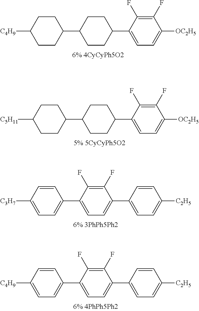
C1CC(C2CCC([C4H9])CC2)CCC1C1=CC=C([OC2H5])C(F)=C1F.C1CC(C2CCC([C5H11])CC2)CCC1C1=CC=C([OC2H5])C(F)=C1F.C1(F)=C(F)C(C2=CC=C([C3H7])C=C2)=CC=C1C1=CC=C([C2H5])C=C1.C1(F)=C(F)C(C2=CC=C([C4H9])C=C2)=CC=C1C1=CC=C([C2H5])C=C1
